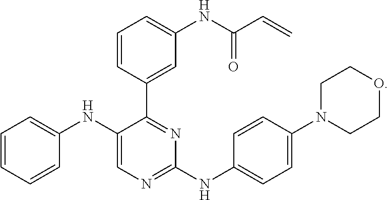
C1(NC2=CC=CC=C2)=CN=C(NC2=CC=C(N3CCOCC3)C=C2)N=C1C1=CC(NC(C=C)=O)=CC=C1
